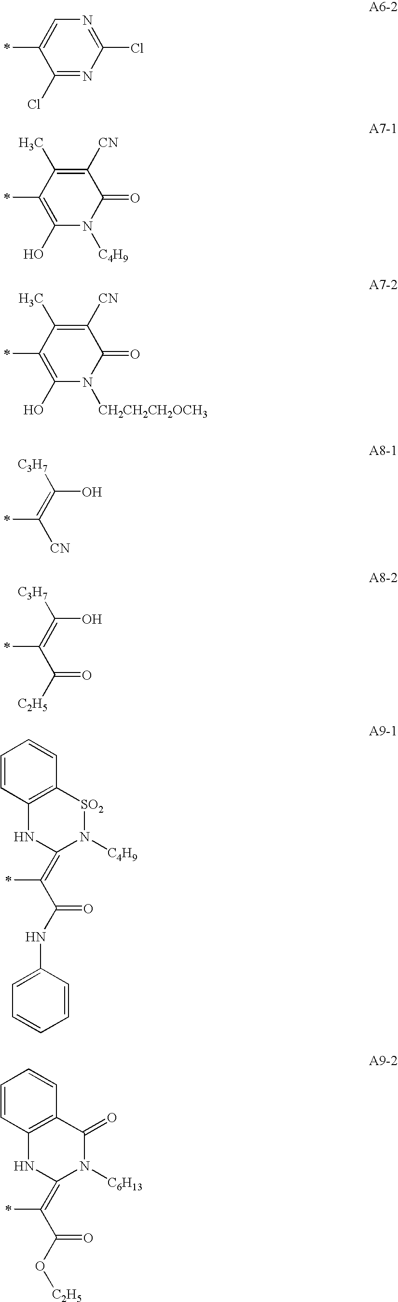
C1(Cl)=NC(Cl)=NC=C1C.C1(O)=C(C)C(C)=C([CN])C(=O)N1[C4H9].C1(O)=C(C)C(C)=C([CN])C(=O)N1[CH2CH2CH2OCH3].C(=C([C3H7])O)([CN])C.C(=C([C3H7])O)(C([C2H5])=O)C.C1=CC2=C(C=C1)[SO2]N([C4H9])C(=C(C(NC1=CC=CC=C1)=O)C)N2.C1=CC2=C(C=C1)C(=O)N([C6H13])C(=C(C(O[C2H5])=O)C)N2
